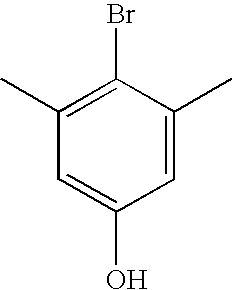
C1(C)=C(Br)C(C)=CC(O)=C1
